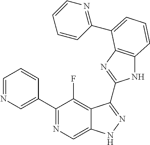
C1=NC=C(C2=NC=C3C(=C2F)C(C2=NC4=C(N2)C=CC=C4C2=NC=CC=C2)=NN3)C=C1
